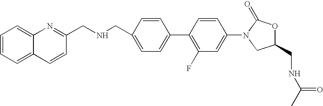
C1=C(CNCC2=NC3=CC=CC=C3C=C2)C=CC(C2=C(F)C=C(N3CC(CNC(C)=O)OC3=O)C=C2)=C1
